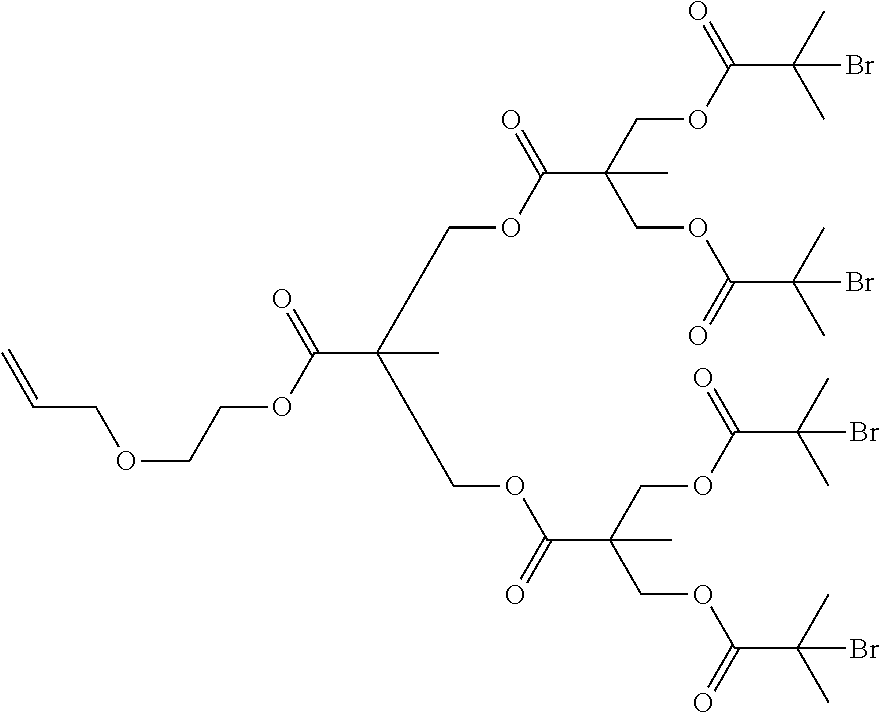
C=CCOCCOC(C(COC(C(COC(C(C)(C)Br)=O)(COC(C(C)(C)Br)=O)C)=O)(COC(=O)C(COC(C(C)(C)Br)=O)(COC(C(C)(C)Br)=O)C)C)=O
